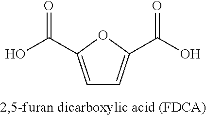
C1=C(C(O)=O)OC(C(=O)O)=C1
